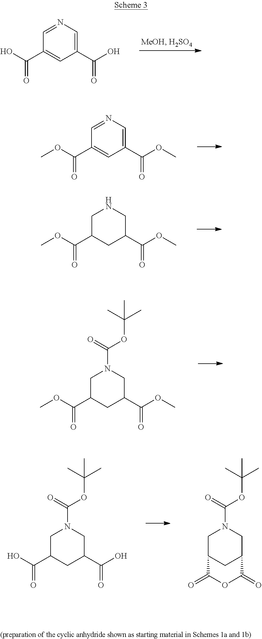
C1=NC=C(C(O)=O)C=C1C(=O)O.C1=NC=C(C(OC)=O)C=C1C(=O)OC.C1C(C(=O)OC)CC(C(OC)=O)CN1.C1C(C(=O)OC)CC(C(OC)=O)CN1C(=O)OC(C)(C)C.C1C(C(=O)O)CC(C(O)=O)CN1C(=O)OC(C)(C)C.C1C2CC(CN1C(=O)OC(C)(C)C)C(=O)OC2=O
